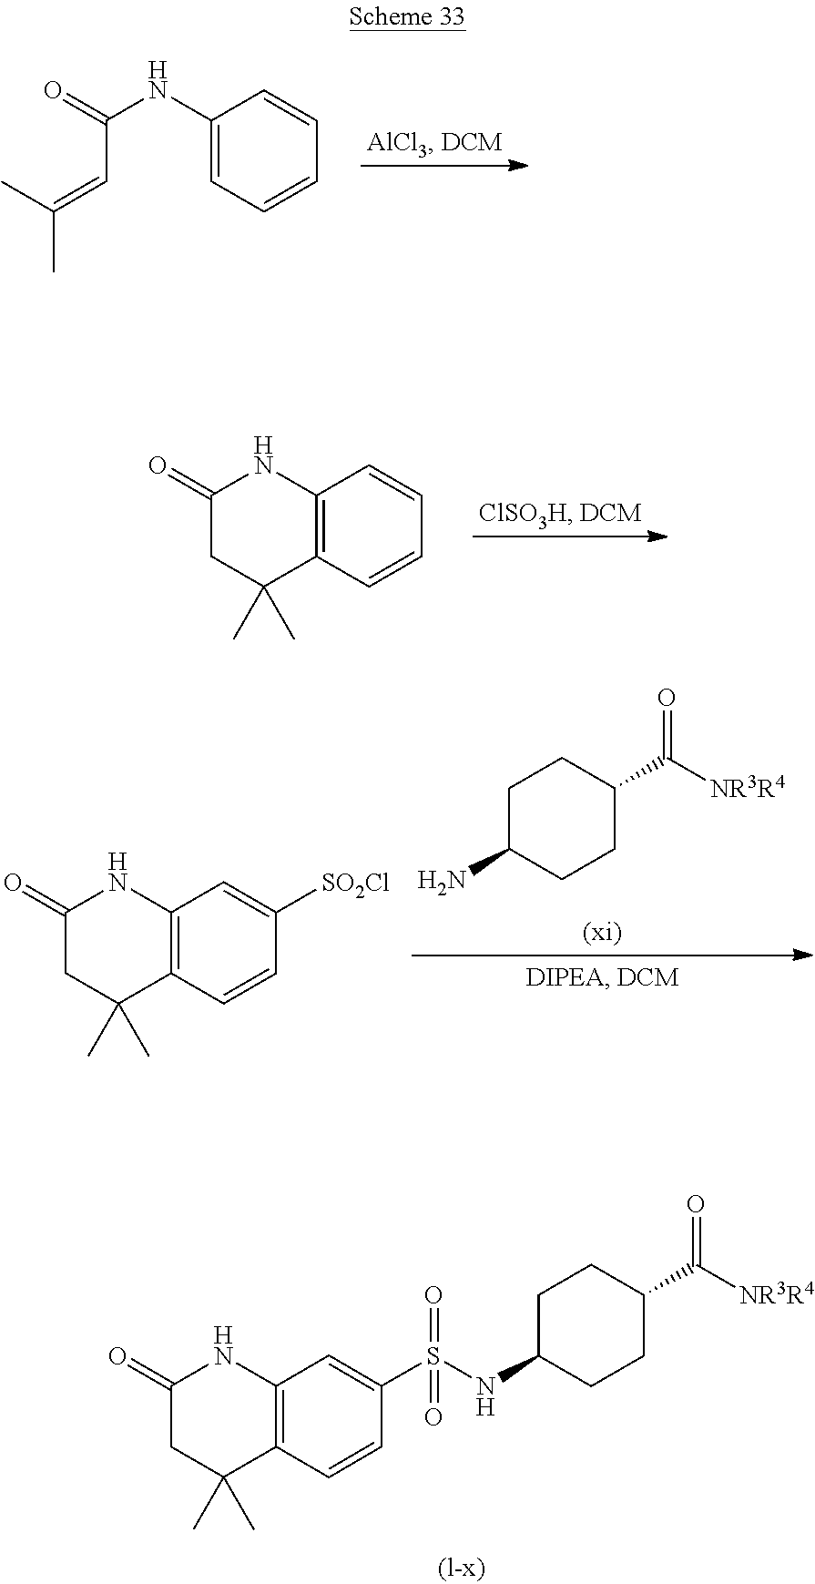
C1(NC(C=C(C)C)=O)=CC=CC=C1.C12=C(C=CC=C1)C(C)(C)CC(=O)N2.C1C(N)CCC(C(=O)[NR3R4])C1.C12=C(C=CC([SO2Cl])=C1)C(C)(C)CC(=O)N2.C1C(NS(=O)(C2=CC3=C(C=C2)C(C)(C)CC(=O)N3)=O)CCC(C(=O)[NR3R4])C1
